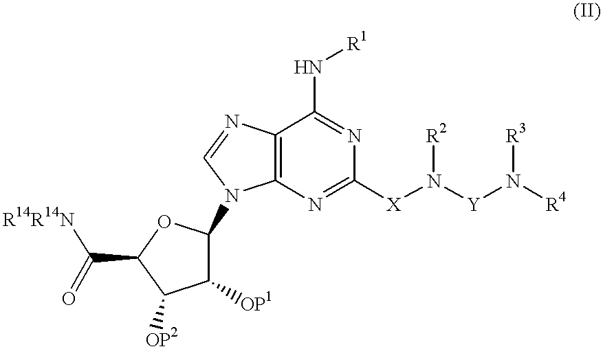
C12=C(N=C([X]N([Y]N([R4])[R3])[R2])N=C1N[R1])N(C1C([OP1])C([OP2])C(C(=O)[R14R14N])O1)C=N2
